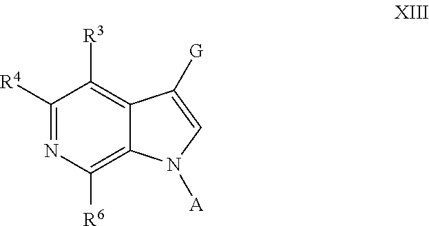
C1([R4])=NC([R6])=C2C(=C1[R3])C([G])=CN2[A]
